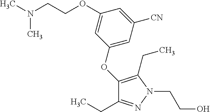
C1(OC2=CC([CN])=CC(OCCN(C)C)=C2)=C(CC)N(CCO)N=C1CC
